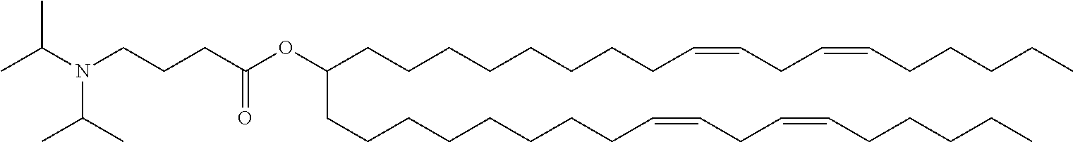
C(CCCCCCC=CCC=CCCCCC)CC(OC(CCCN(C(C)C)C(C)C)=O)CCCCCCCCC=CCC=CCCCCC
